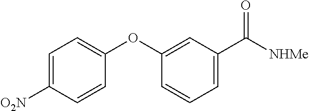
C1(OC2=CC=C([O2N])C=C2)=CC(C([NHMe])=O)=CC=C1
